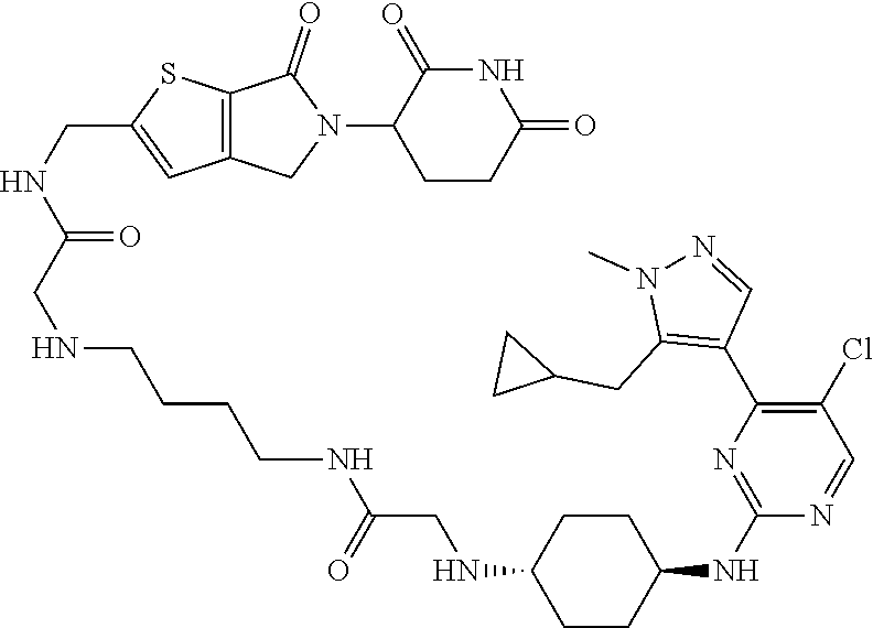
C1CC(=O)NC(=O)C1N1C(=O)C2=C(C1)C=C(CNC(CNCCCCNC(CNC1CCC(NC3=NC(C4=C(CC5CC5)N(C)N=C4)=C(Cl)C=N3)CC1)=O)=O)S2
